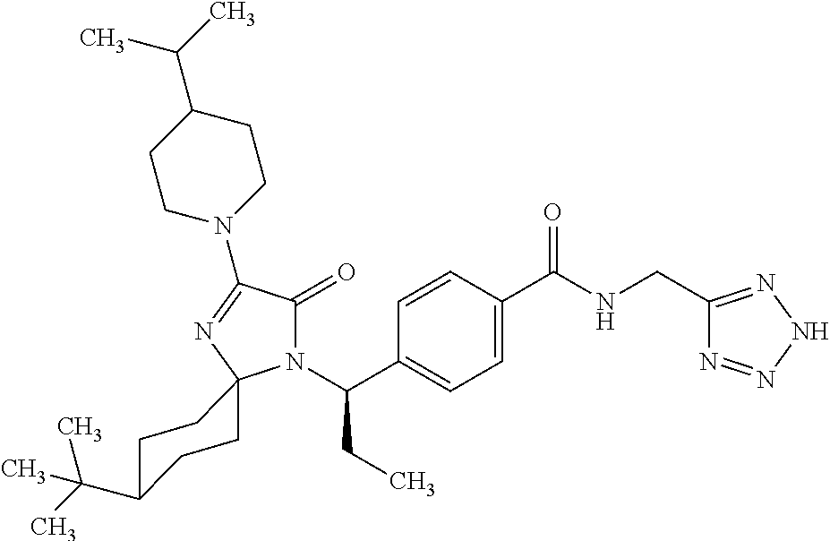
C1=C(C(=O)NCC2=NNN=N2)C=CC(C(N2C(=O)C(N3CCC(C(C)C)CC3)=NC23CCC(C(C)(C)C)CC3)CC)=C1
